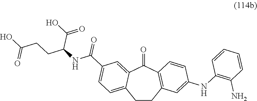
C1CC2=C(C(=O)C3=CC(C(NC(CCC(O)=O)C(O)=O)=O)=CC=C13)C=CC(NC1=C(N)C=CC=C1)=C2
